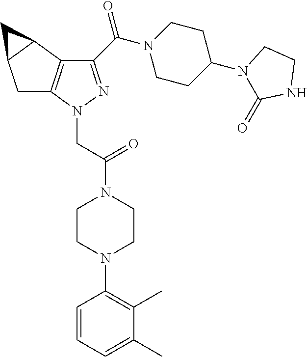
C(=O)(N1CCC(N2C(=O)NCC2)CC1)C1=NN(CC(=O)N2CCN(C3=C(C)C(C)=CC=C3)CC2)C2=C1C1C(C2)C1
